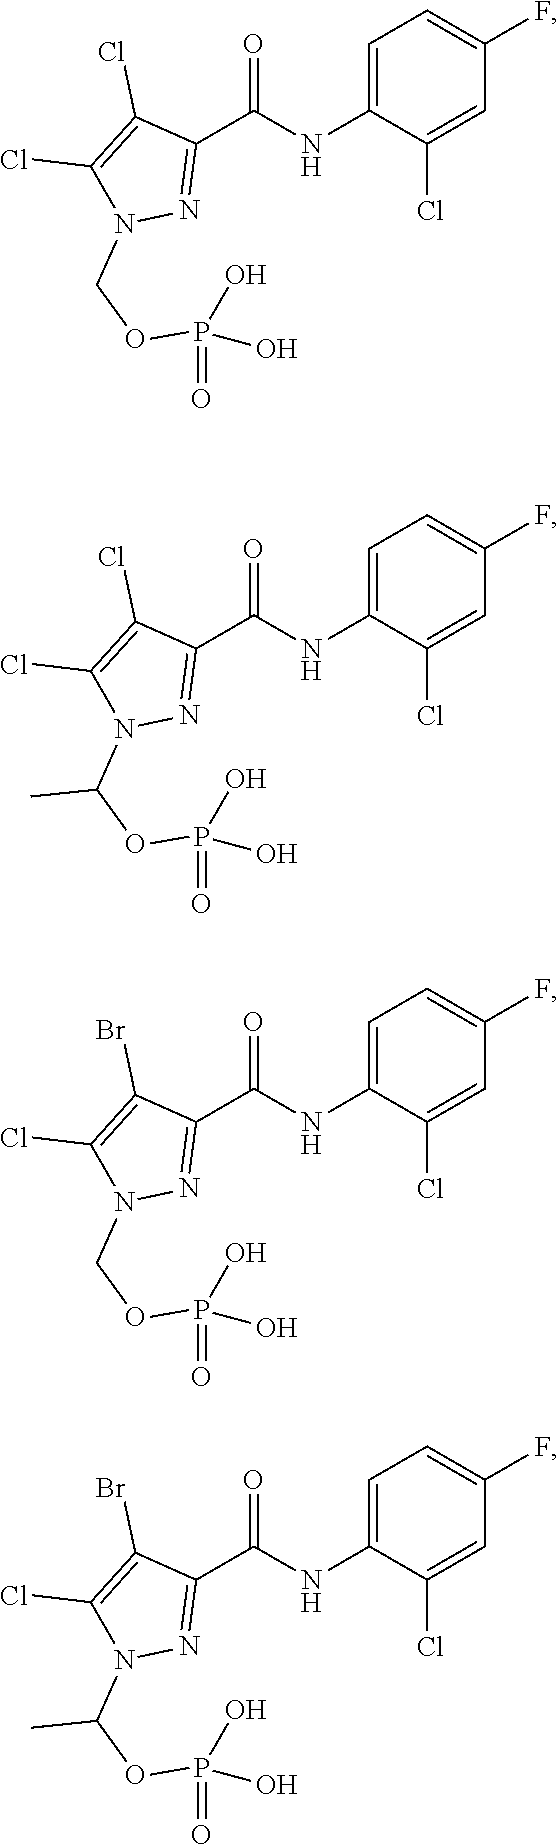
C1=C(NC(C2=NN(COP(=O)(O)O)C(Cl)=C2Cl)=O)C(Cl)=CC(F)=C1.C1=C(NC(C2=NN(C(OP(=O)(O)O)C)C(Cl)=C2Cl)=O)C(Cl)=CC(F)=C1.C1=C(NC(C2=NN(COP(=O)(O)O)C(Cl)=C2Br)=O)C(Cl)=CC(F)=C1.C1=C(NC(C2=NN(C(OP(=O)(O)O)C)C(Cl)=C2Br)=O)C(Cl)=CC(F)=C1
